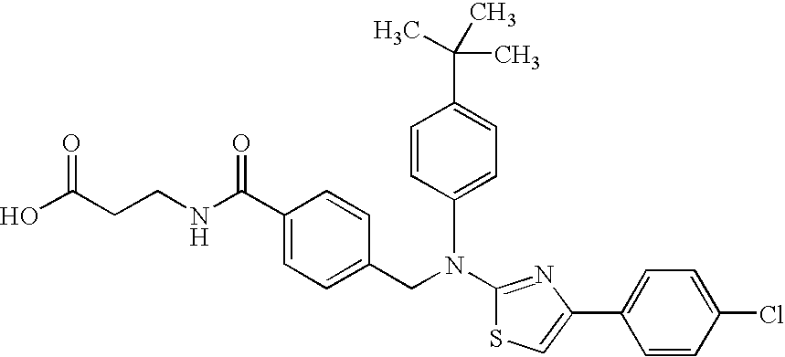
N(C1=NC(C2=CC=C(Cl)C=C2)=CS1)(CC1=CC=C(C(NCCC(O)=O)=O)C=C1)C1=CC=C(C(C)(C)C)C=C1
